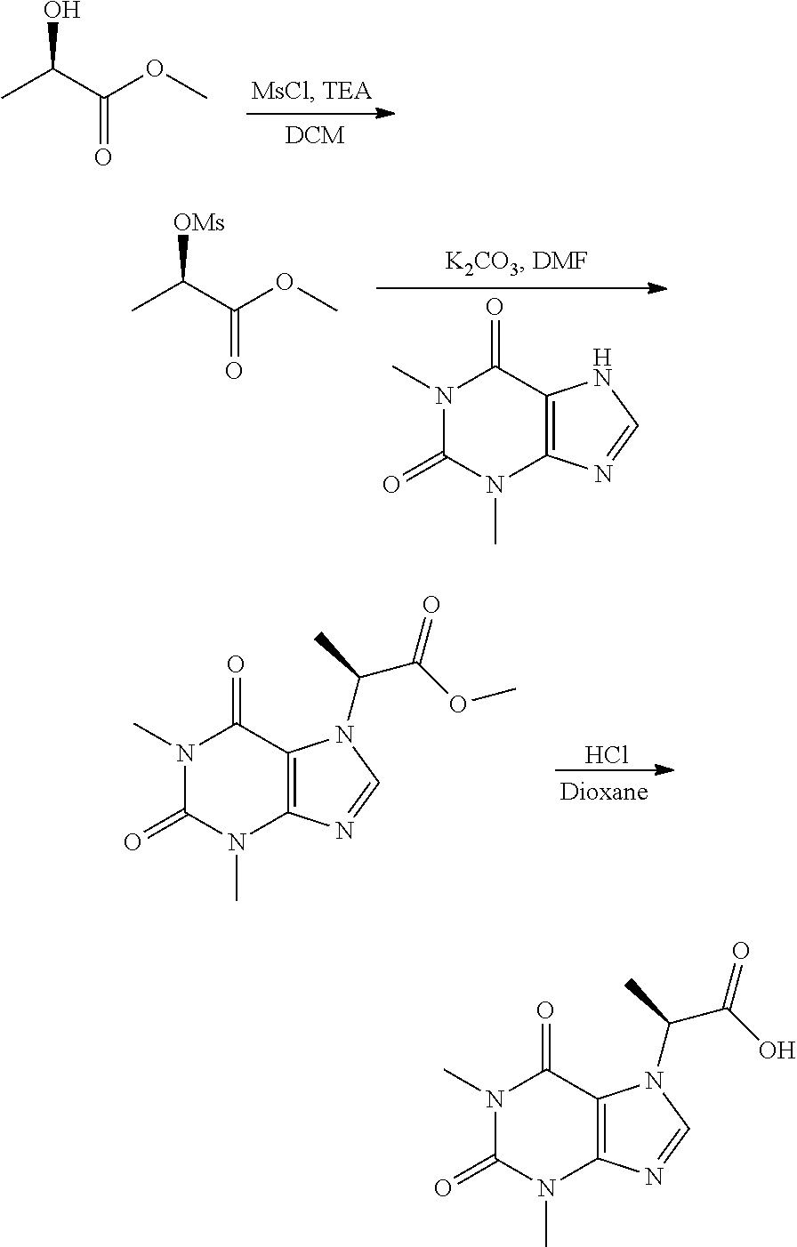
CC(C(OC)=O)O.CC(C(OC)=O)[OMs].N1(C)C(=O)N(C)C2=C(C1=O)NC=N2.N1(C)C(=O)N(C)C2=C(C1=O)N(C(C)C(OC)=O)C=N2.Cl.N1(C)C(=O)N(C)C2=C(C1=O)N(C(C)C(O)=O)C=N2
